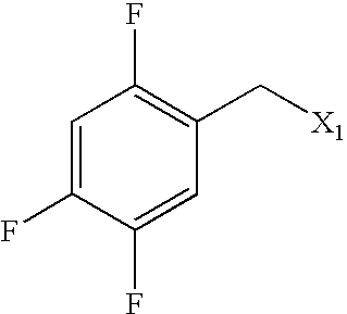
C1=C(F)C(F)=CC(C[X1])=C1F
